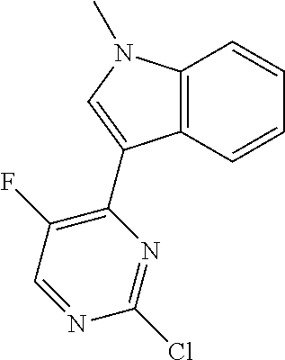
C12=C(C=CC=C1)C(C1=C(F)C=NC(Cl)=N1)=CN2C
